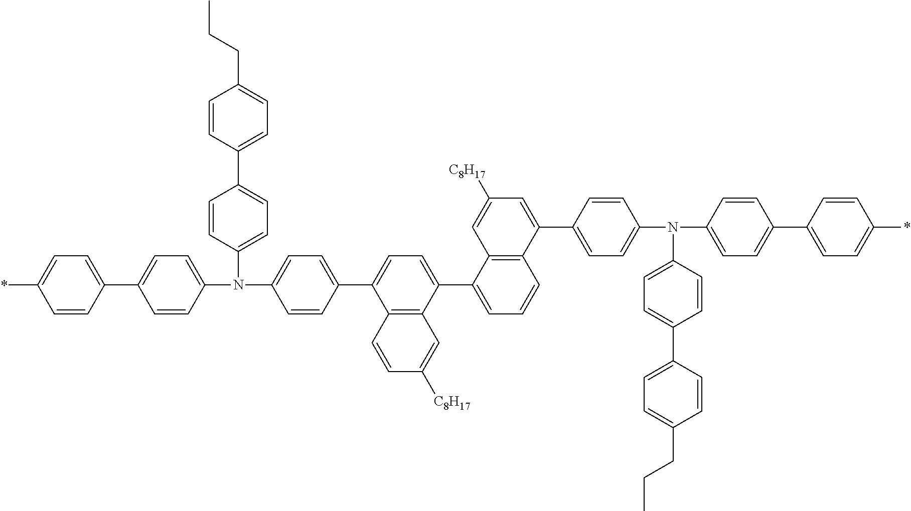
*C1=CC=C(C2=CC=C(N(C3=CC=C(C4=CC=C(C5=CC=CC6=C5C=C([C8H17])C=C6C5=CC=C(N(C6=CC=C(C7=CC=C(*)C=C7)C=C6)C6=CC=C(C7=CC=C(CCC)C=C7)C=C6)C=C5)C5=C4C=CC([C8H17])=C5)C=C3)C3=CC=C(C4=CC=C(CCC)C=C4)C=C3)C=C2)C=C1
